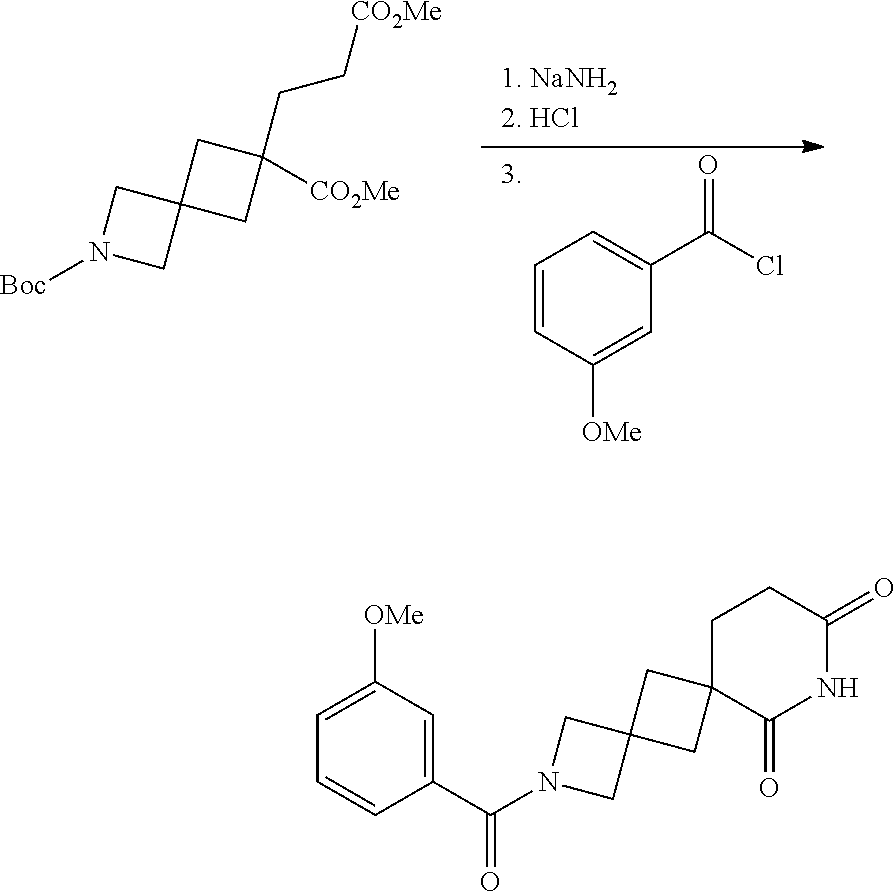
C1(CC[CO2Me])([CO2Me])CC2(C1)CN([Boc])C2.C1=CC([OMe])=CC(C(Cl)=O)=C1.C1=C([OMe])C=C(C(N2CC3(C2)CC2(C3)C(=O)NC(=O)CC2)=O)C=C1
